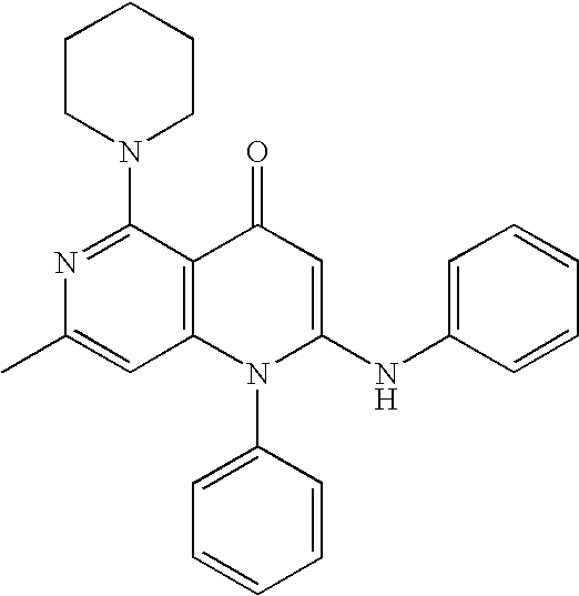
C1=C(C)N=C(N2CCCCC2)C2=C1N(C1=CC=CC=C1)C(NC1=CC=CC=C1)=CC2=O
